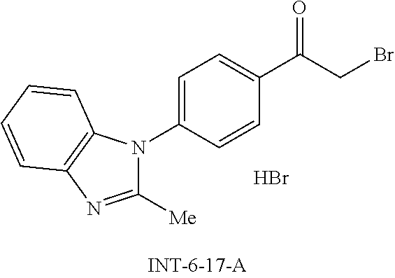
C1([Me])=NC2=C(N1C1=CC=C(C(CBr)=O)C=C1)C=CC=C2.Br
